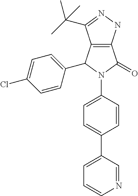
C12=C(C(C3=CC=C(Cl)C=C3)N(C3=CC=C(C4=CC=CN=C4)C=C3)C1=O)C(C(C)(C)C)=NN2
